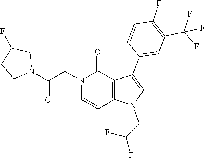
C1=CC(C2=CN(CC(F)F)C3=C2C(=O)N(CC(N2CCC(F)C2)=O)C=C3)=CC(C(F)(F)F)=C1F
